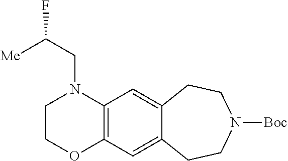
C12=C(C=C3C(=C1)CCN([Boc])CC3)N(CC([Me])F)CCO2
